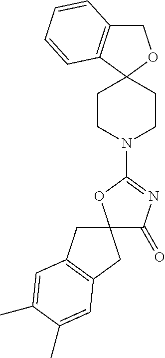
C1C2=C(C3(O1)CCN(C1=NC(=O)C4(O1)CC1=C(C4)C=C(C)C(C)=C1)CC3)C=CC=C2
